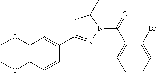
C1C(C2=CC(OC)=C(OC)C=C2)=NN(C(=O)C2=CC=CC=C2Br)C1(C)C
